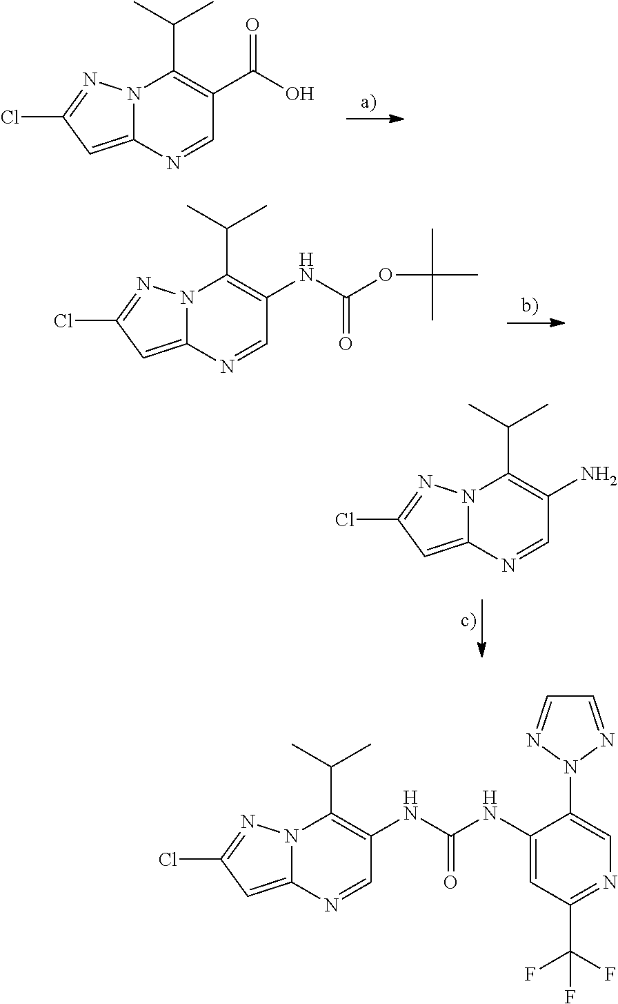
N12C(=CC(Cl)=N1)N=CC(C(O)=O)=C2C(C)C.N12C(=CC(Cl)=N1)N=CC(NC(OC(C)(C)C)=O)=C2C(C)C.N12C(=CC(Cl)=N1)N=CC(N)=C2C(C)C.N12C(=CC(Cl)=N1)N=CC(NC(NC1=CC(C(F)(F)F)=NC=C1N1N=CC=N1)=O)=C2C(C)C
